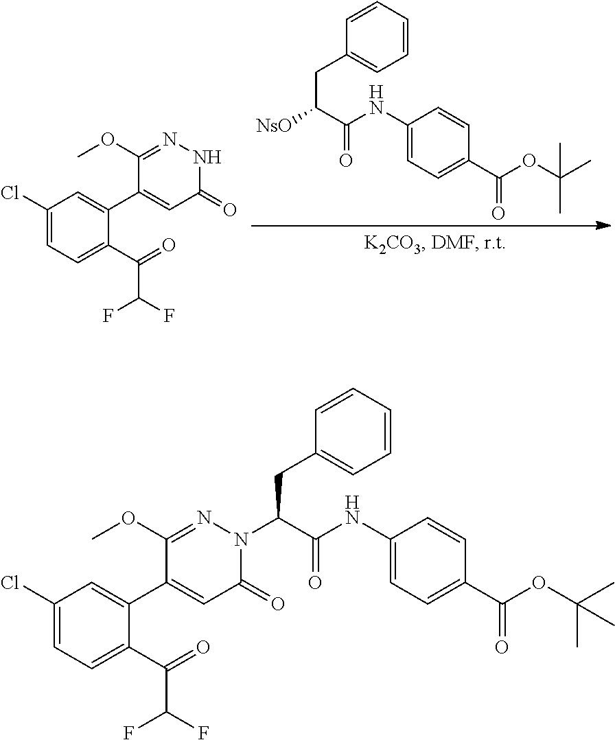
C1(NC(C(CC2=CC=CC=C2)[NsO])=O)=CC=C(C(OC(C)(C)C)=O)C=C1.C1(Cl)=CC=C(C(=O)C(F)F)C(C2=CC(=O)NN=C2OC)=C1.C1(Cl)=CC=C(C(=O)C(F)F)C(C2=CC(=O)N(C(C(NC3=CC=C(C(OC(C)(C)C)=O)C=C3)=O)CC3=CC=CC=C3)N=C2OC)=C1
